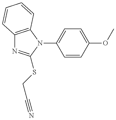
C12=C(N(C3=CC=C(OC)C=C3)C(SCC#N)=N1)C=CC=C2
